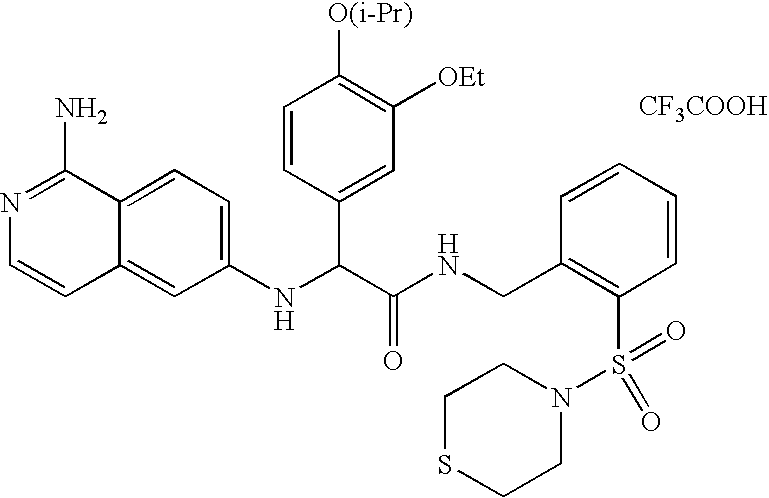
[CF3COOH].C1(NC(C(NCC2=C(S(=O)(N3CCSCC3)=O)C=CC=C2)=O)C2=CC([OEt])=C([O(i-Pr)])C=C2)=CC=C2C(=C1)C=CN=C2N
